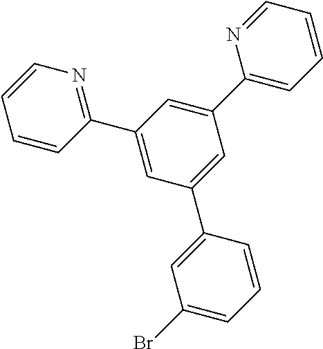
C1=CC(C2=CC(C3=CC(Br)=CC=C3)=CC(C3=CC=CC=N3)=C2)=NC=C1
